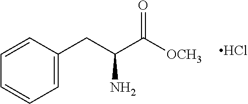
C(C(C([OCH3])=O)N)C1=CC=CC=C1.Cl
